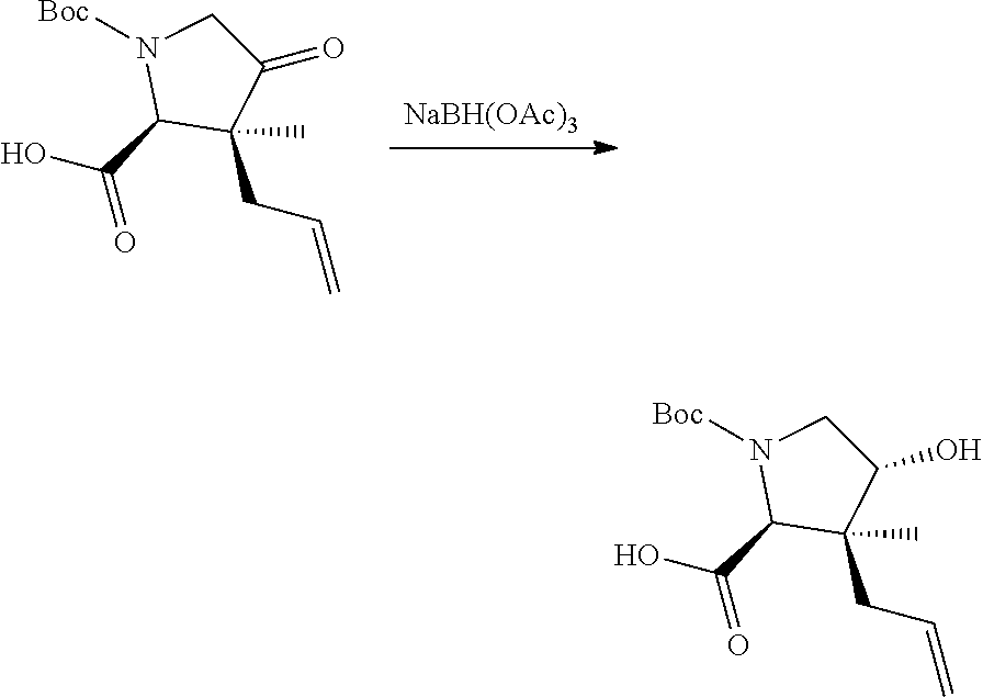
[NaBH(OAc)3].OC(C1C(CC=C)(C)C(=O)CN1[Boc])=O.OC(C1C(CC=C)(C)C(O)CN1[Boc])=O
